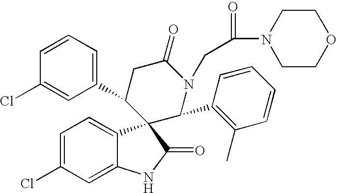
C1=C(Cl)C=C2C(=C1)C1(C(=O)N2)C(C2=CC=CC(Cl)=C2)CC(=O)N(CC(=O)N2CCOCC2)C1C1=C(C)C=CC=C1
